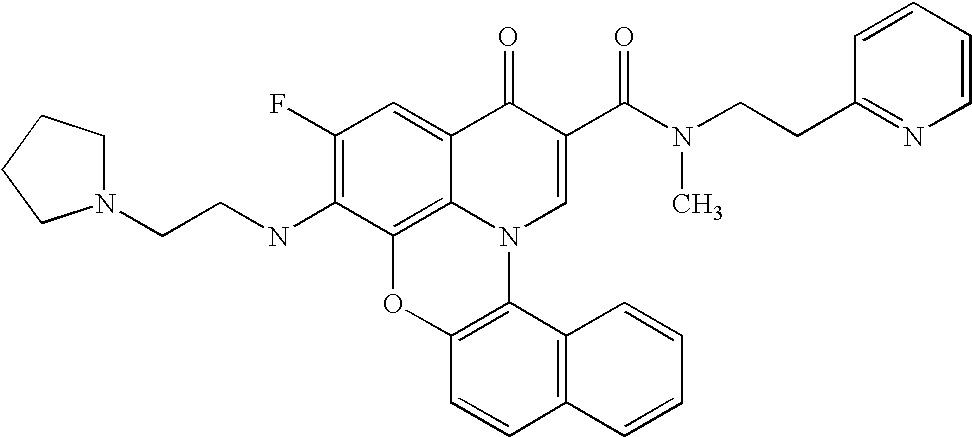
C1(F)=C(NCCN2CCCC2)C2=C3C(=C1)C(=O)C(C(N(CCC1=NC=CC=C1)C)=O)=CN3C1=C(O2)C=CC2=C1C=CC=C2
